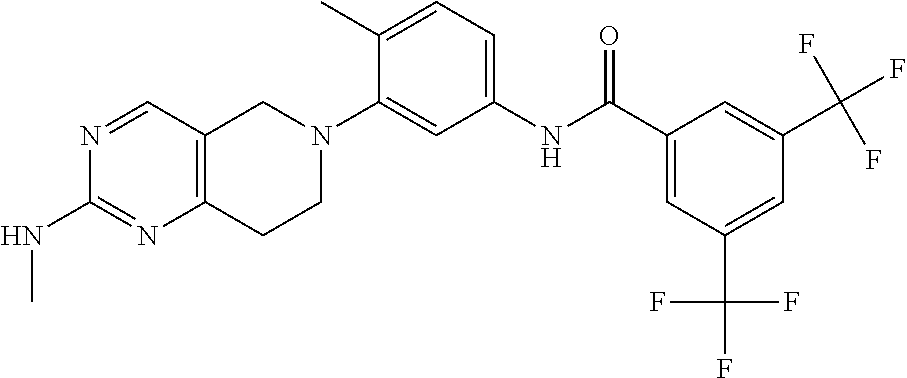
N1=CC2=C(N=C1NC)CCN(C1=CC(NC(C3=CC(C(F)(F)F)=CC(C(F)(F)F)=C3)=O)=CC=C1C)C2
